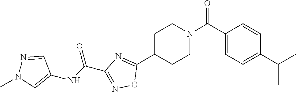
C1(C(N2CCC(C3=NC(C(=O)NC4=CN(C)N=C4)=NO3)CC2)=O)=CC=C(C(C)C)C=C1
